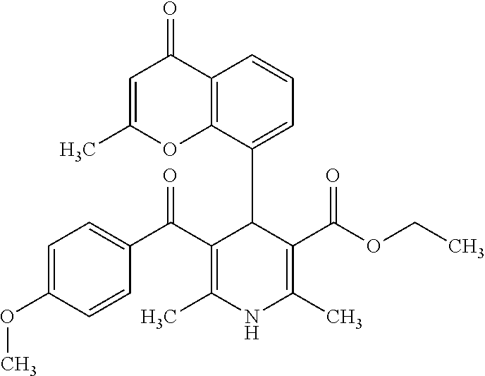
C12=C(C(C3C(C(C4=CC=C(OC)C=C4)=O)=C(C)NC(C)=C3C(OCC)=O)=CC=C1)OC(C)=CC2=O
